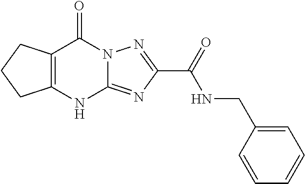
C12=C(NC3=NC(C(=O)NCC4=CC=CC=C4)=NN3C1=O)CCC2
